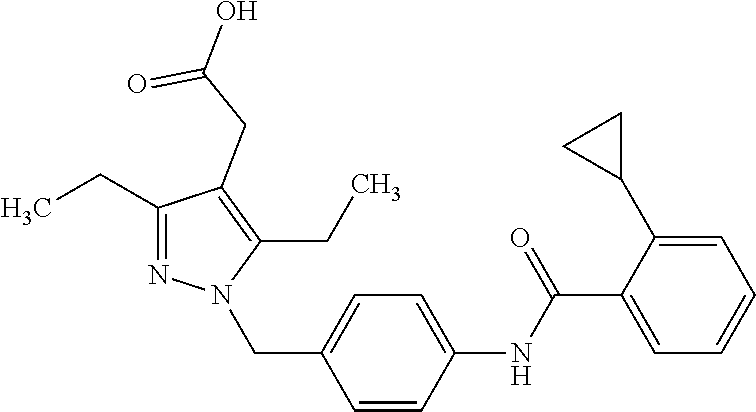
C1(CC)=NN(CC2=CC=C(NC(C3=CC=CC=C3C3CC3)=O)C=C2)C(CC)=C1CC(=O)O
